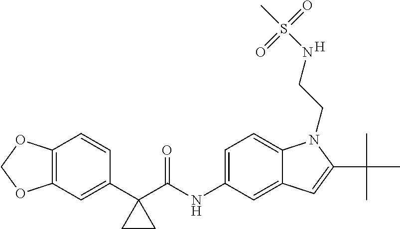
C12=C(C=C(C3(C(NC4=CC=C5C(=C4)C=C(C(C)(C)C)N5CCNS(C)(=O)=O)=O)CC3)C=C1)OCO2.[H]
